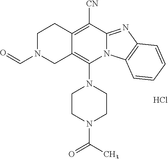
C1N(C=O)CC2=C(N3CCN(C(C)=O)CC3)N3C(=NC4=C3C=CC=C4)C([CN])=C2C1.Cl
